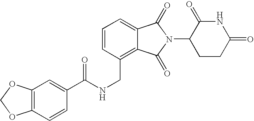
C1=CC(CNC(C2=CC3=C(C=C2)OCO3)=O)=C2C(=C1)C(=O)N(C1CCC(=O)NC1=O)C2=O
